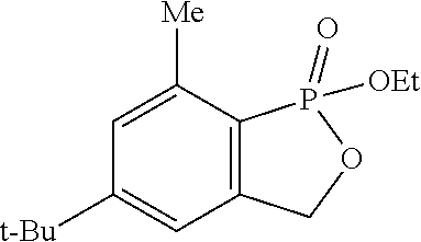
C1=C([Me])C2=C(C=C1[t-Bu])COP2(=O)[OEt]
